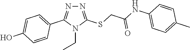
N1=C(SCC(NC2=CC=C(C)C=C2)=O)N(CC)C(C2=CC=C(O)C=C2)=N1
